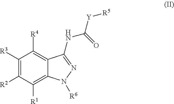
C1([R3])=C([R2])C([R1])=C2C(=C1[R4])C(NC(=O)[Y][R5])=NN2[R6]
